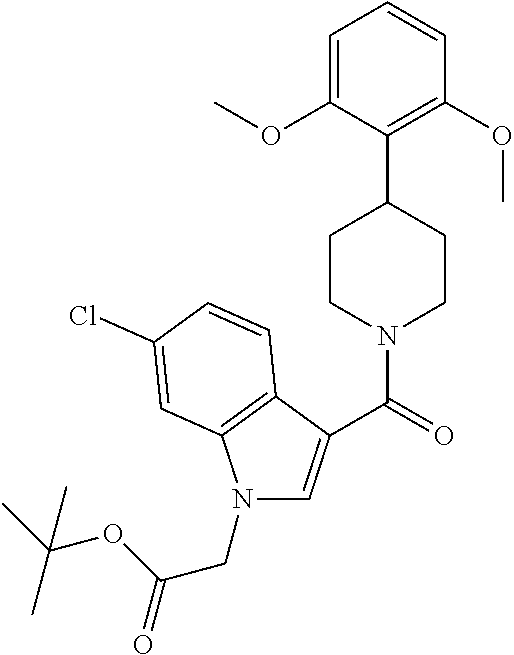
N1(CC(=O)OC(C)(C)C)C=C(C(=O)N2CCC(C3=C(OC)C=CC=C3OC)CC2)C2=C1C=C(Cl)C=C2
